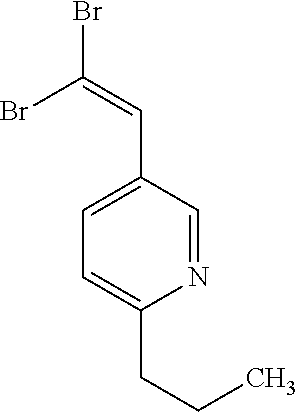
C1(C=C(Br)Br)=CC=C(CCC)N=C1
